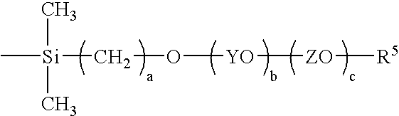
C[Si](CO[YO][ZO][R5])(C)C
